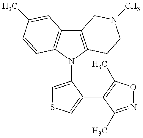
C12=C(N(C3=CSC=C3C3=C(C)ON=C3C)C3=C1C=C(C)C=C3)CCN(C)C2
